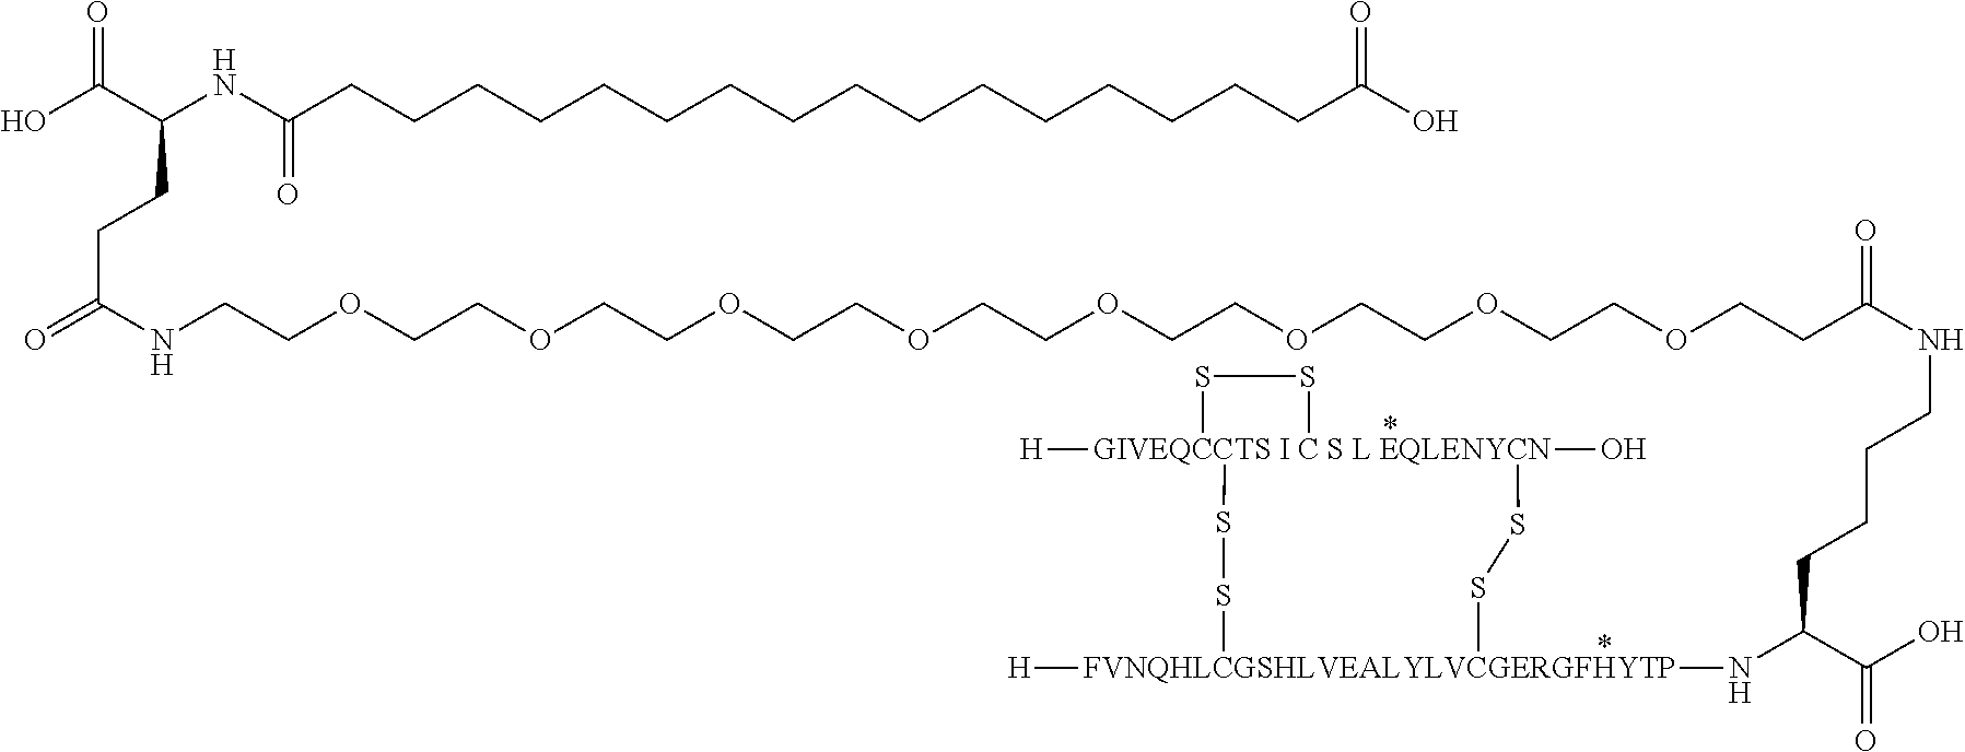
[GIVEQCCTS I C S L EQLENYCN]12([H])(O)(SS[FVNQHLCGSHLVEALYLVCGERGFHYTP]([H])(NC(C(O)=O)CCCCNC(=O)CCOCCOCCOCCOCCOCCOCCOCCOCCNC(=O)CCC(C(=O)O)NC(CCCCCCCCCCCCCCCCC(O)=O)=O)SS1)SS2
